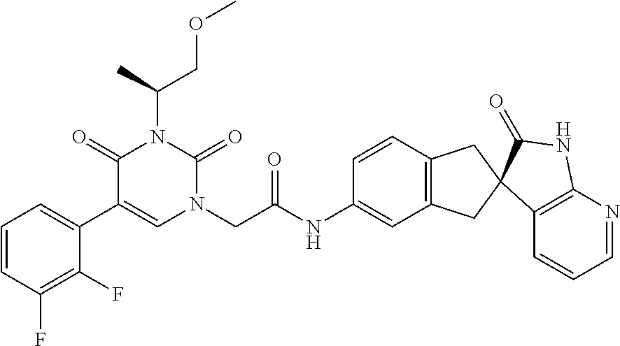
C1=CC(F)=C(F)C(C2=CN(CC(NC3=CC4=C(C=C3)CC3(C4)C4=C(N=CC=C4)NC3=O)=O)C(=O)N(C(COC)C)C2=O)=C1
